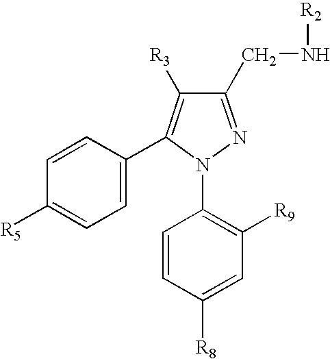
C1=CC([R8])=CC([R9])=C1N1N=C(CN[R2])C([R3])=C1C1=CC=C([R5])C=C1
